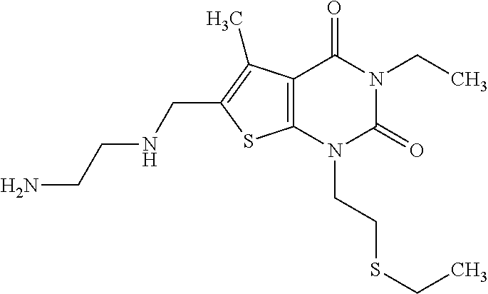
C12=C(N(CCSCC)C(=O)N(CC)C1=O)SC(CNCCN)=C2C
